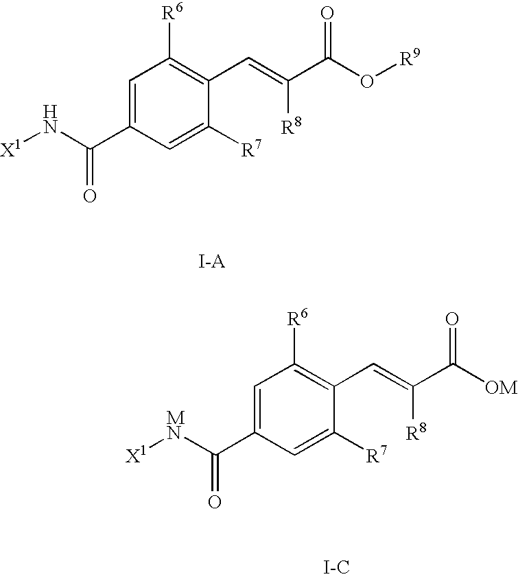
C1=C(C(N[X1])=O)C=C([R7])C(C=C(C(O[R9])=O)[R8])=C1[R6].C1=C(C([MN][X1])=O)C=C([R7])C(C=C(C([OM])=O)[R8])=C1[R6].[I-C]
